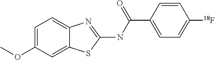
C1=CC(C(NC2=NC3=CC=C(OC)C=C3S2)=O)=CC=C1[18F]
